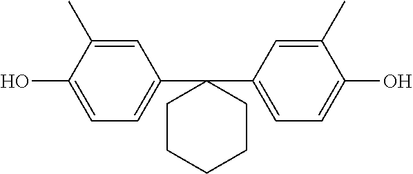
C1=C(C)C(O)=CC=C1C1(C2=CC=C(O)C(C)=C2)CCCCC1
